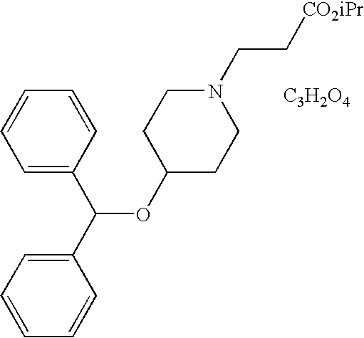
C1=CC=C(C(C2=CC=CC=C2)OC2CCN(CC[CO2iPr])CC2)C=C1.[C3H2O4]
